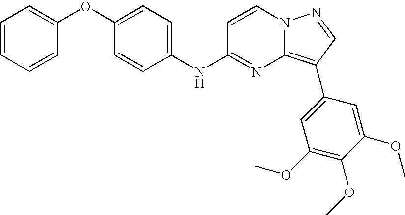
C1(OC2=CC=CC=C2)=CC=C(NC2=NC3=C(C4=CC(OC)=C(OC)C(OC)=C4)C=NN3C=C2)C=C1
